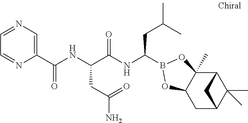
C1=NC(C(NC(C(NC(CC(C)C)B2OC3(C)C4C(C)(C)C(CC3O2)C4)=O)CC(N)=O)=O)=CN=C1
